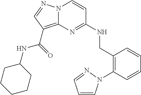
N12C(=C(C(=O)NC3CCCCC3)C=N1)N=C(NCC1=C(N3C=CC=N3)C=CC=C1)C=C2
